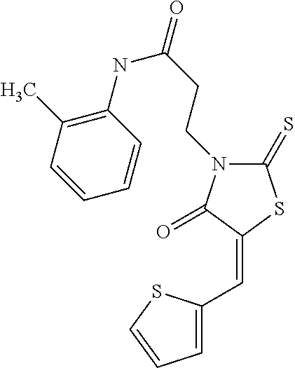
C1(=S)N(CCC(=O)NC2=C(C)C=CC=C2)C(=O)C(=CC2=CC=CS2)S1
